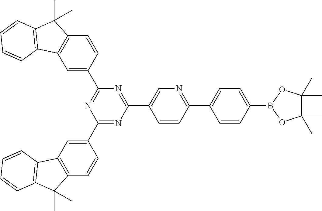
C1(C2=CC3=C(C=C2)C(C)(C)C2=C3C=CC=C2)=NC(C2=CN=C(C3=CC=C(B4OC(C)(C)C(C)(C)O4)C=C3)C=C2)=NC(C2=CC3=C(C=C2)C(C)(C)C2=C3C=CC=C2)=N1
